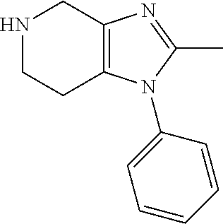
N1CCC2=C(C1)N=C(C)N2C1=CC=CC=C1
